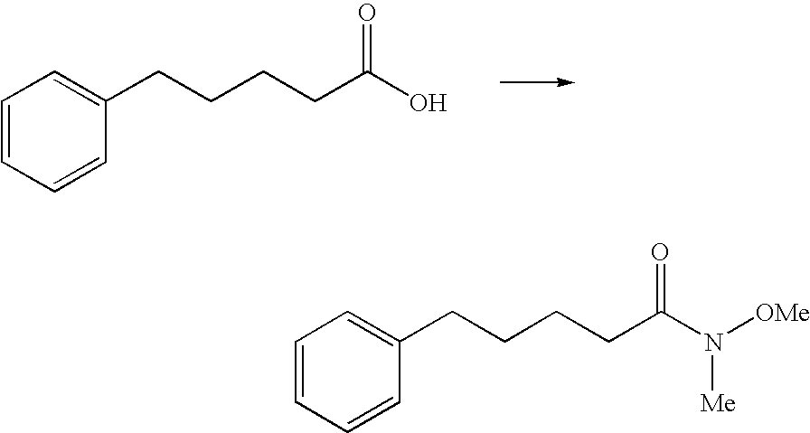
C1=CC=CC(CCCCC(O)=O)=C1.C1=CC=CC(CCCCC(N([Me])[OMe])=O)=C1
